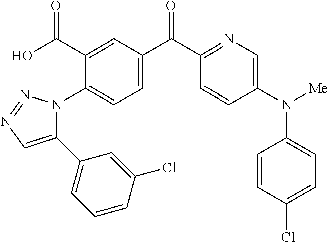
C1(N2C(C3=CC=CC(Cl)=C3)=CN=N2)=CC=C(C(C2=NC=C(N(C3=CC=C(Cl)C=C3)[Me])C=C2)=O)C=C1C(O)=O
